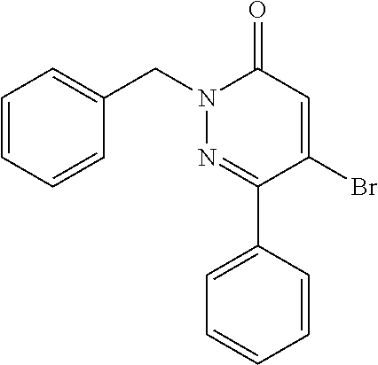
C1=CC=CC(CN2N=C(C3=CC=CC=C3)C(Br)=CC2=O)=C1
